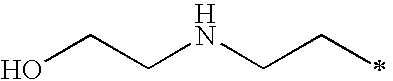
C(NCCC)CO
